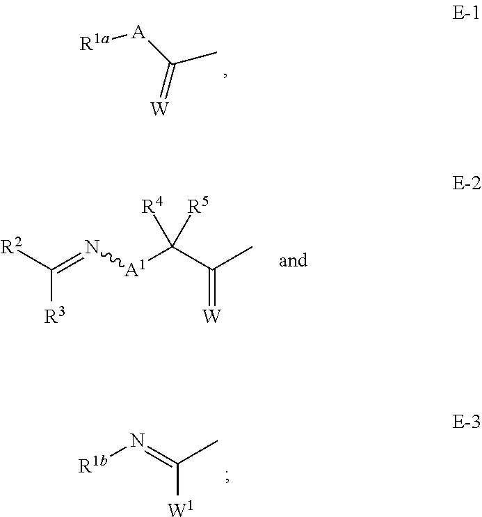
[R1a][A]C(=[W])C.[R2]C(=N[A1]C(C(C)=[W])([R4])[R5])[R3].[R1b]N=C(C)[W1]
